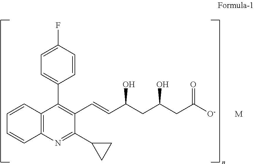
C1=C(F)C=CC(C2=C(C=CC(CC(CC([O-])=O)O)O)C(C3CC3)=NC3=C2C=CC=C3)=C1.[M]
